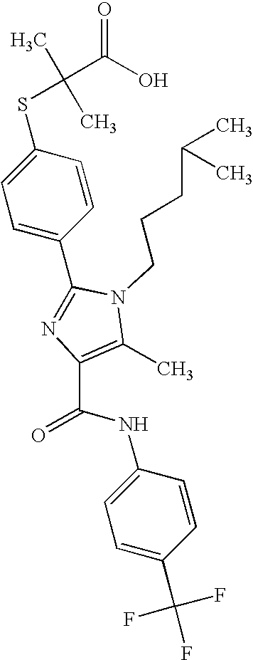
C1(C2=NC(C(NC3=CC=C(C(F)(F)F)C=C3)=O)=C(C)N2CCCC(C)C)=CC=C(SC(C)(C)C(O)=O)C=C1
